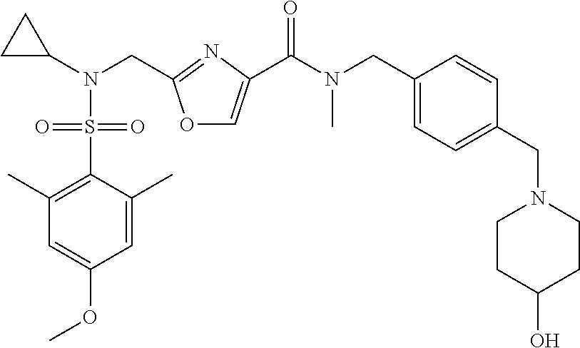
O1C=C(C(N(C)CC2=CC=C(CN3CCC(O)CC3)C=C2)=O)N=C1CN(C1CC1)S(C1=C(C)C=C(OC)C=C1C)(=O)=O
